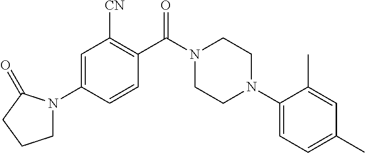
C1=C(N2CCCC2=O)C=CC(C(N2CCN(C3=CC=C(C)C=C3C)CC2)=O)=C1[CN]
